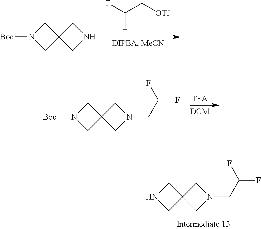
FC(C[OTf])F.N1([Boc])CC2(C1)CNC2.N1CC2(C1)CN(CC(F)F)C2.N1([Boc])CC2(C1)CN(CC(F)F)C2
